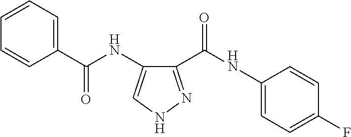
C1(C(NC2=CC=C(F)C=C2)=O)=NNC=C1NC(C1=CC=CC=C1)=O
